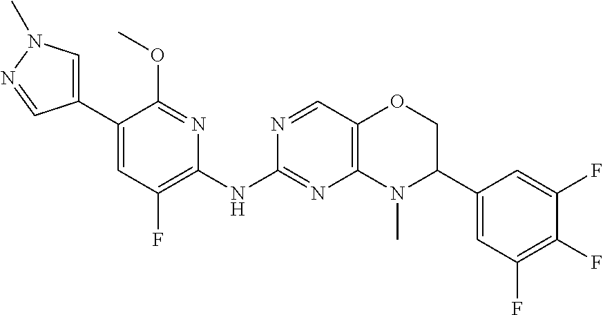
C1(C2=CN(C)N=C2)=CC(F)=C(NC2=NC3=C(C=N2)OCC(C2=CC(F)=C(F)C(F)=C2)N3C)N=C1OC
